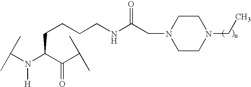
C(CCCNC(CN1CCN(CC)CC1)=O)C(N(C(C)C)[H])C(C(C)C)=O
